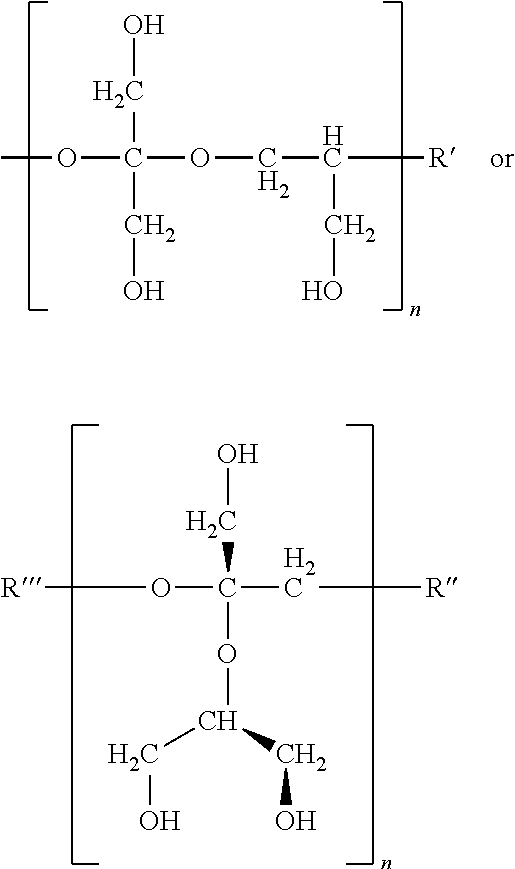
COC(OCC(CO)[R])(CO)CO.[R]OC(C[R])(CO)OC(CO)CO
